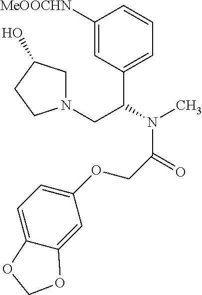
C1([MeOOCHN])=CC(C(N(C)C(=O)COC2=CC=C3C(=C2)OCO3)CN2CC(O)CC2)=CC=C1
